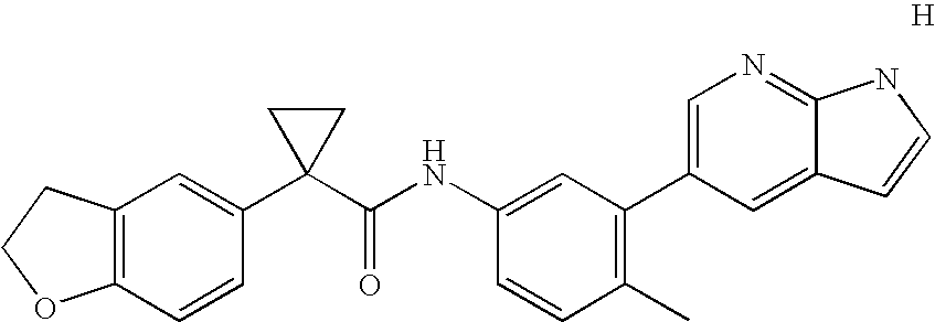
[H].C12=C(C=CC(C3(C(NC4=CC(C5=CN=C6C(=C5)C=CN6)=C(C)C=C4)=O)CC3)=C1)OCC2
